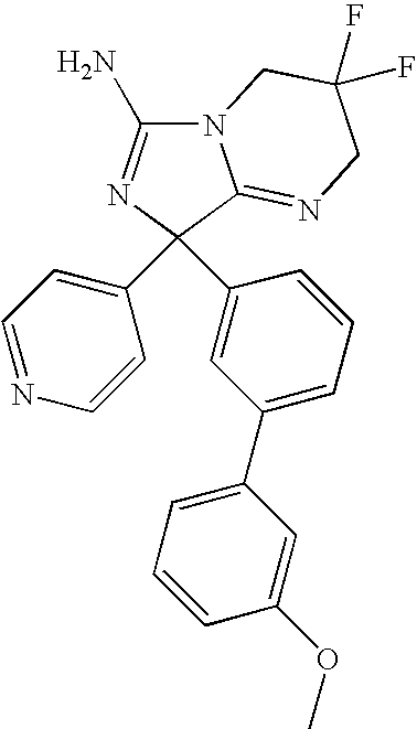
N12C(N)=NC(C3=CC(C4=CC=CC(OC)=C4)=CC=C3)(C3=CC=NC=C3)C1=NCC(F)(F)C2
